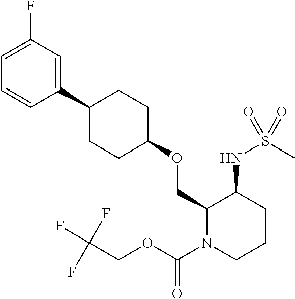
C1(OCC2N(C(=O)OCC(F)(F)F)CCCC2NS(=O)(C)=O)CCC(C2=CC(F)=CC=C2)CC1
